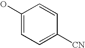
C1(O)=CC=C([CN])C=C1
